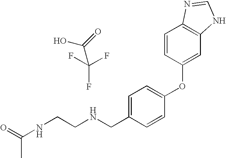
C(NCC1=CC=C(OC2=CC3=C(C=C2)N=CN3)C=C1)CNC(C)=O.OC(=O)C(F)(F)F
